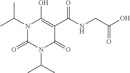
C(N1C(=O)N(C(C)C)C(=O)C(C(NCC(O)=O)=O)=C1O)(C)C
